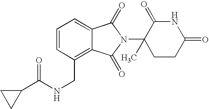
C1=C2C(=C(CNC(C3CC3)=O)C=C1)C(=O)N(C1(C)CCC(=O)NC1=O)C2=O
